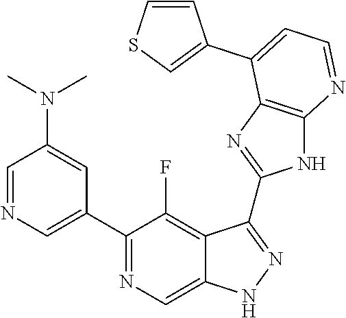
C1=NC=C(C2=NC=C3C(=C2F)C(C2=NC4=C(N2)N=CC=C4C2=CSC=C2)=NN3)C=C1N(C)C
